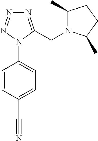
N1=NN(C2=CC=C(C#N)C=C2)C(CN2C(C)CCC2C)=N1
